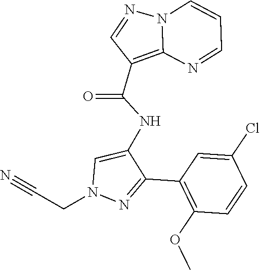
N12C(=C(C(NC3=CN(CC#N)N=C3C3=C(OC)C=CC(Cl)=C3)=O)C=N1)N=CC=C2
